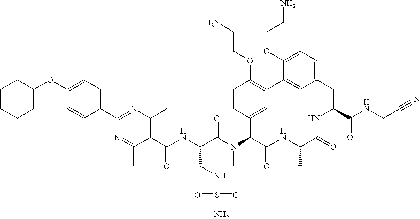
C1(OC2=CC=C(C3=NC(C)=C(C(=O)NC(CNS(N)(=O)=O)C(=O)N(C)C4C5=CC(=C(OCCN)C=C5)C5=CC(=CC=C5OCCN)CC(C(=O)NCC#N)NC(=O)C(C)NC4=O)C(C)=N3)C=C2)CCCCC1
